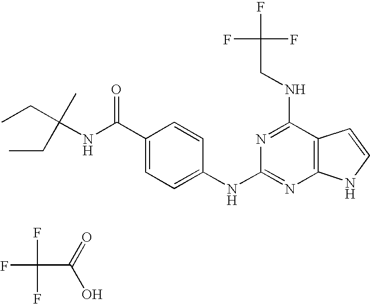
N(C(C1=CC=C(NC2=NC3=C(C(NCC(F)(F)F)=N2)C=CN3)C=C1)=O)C(C)(CC)CC.O=C(O)C(F)(F)F
